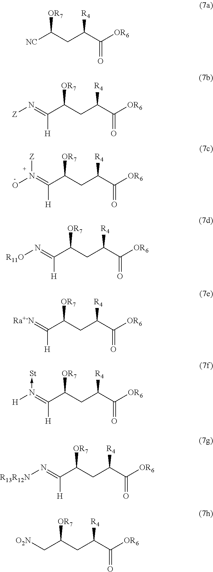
[NC]C(CC(C([OR6])=O)[R4])[OR7].C(C(CC(C([OR6])=O)[R4])[OR7])(=N[Z])[H].C(C(CC(C([OR6])=O)[R4])[OR7])(=N(O)[Z])[H].C(C(CC(C([OR6])=O)[R4])[OR7])(=N[R11O])[H].C(C(CC(C([OR6])=O)[R4])[OR7])(=[Ra+-N])[H].C(C(CC(C([OR6])=O)[R4])[OR7])(=N([H])->[St])[H].C(C(CC(C([OR6])=O)[R4])[OR7])(=N[R13R12N])[H].C(C(CC(C([OR6])=O)[R4])[OR7])[O2N]
